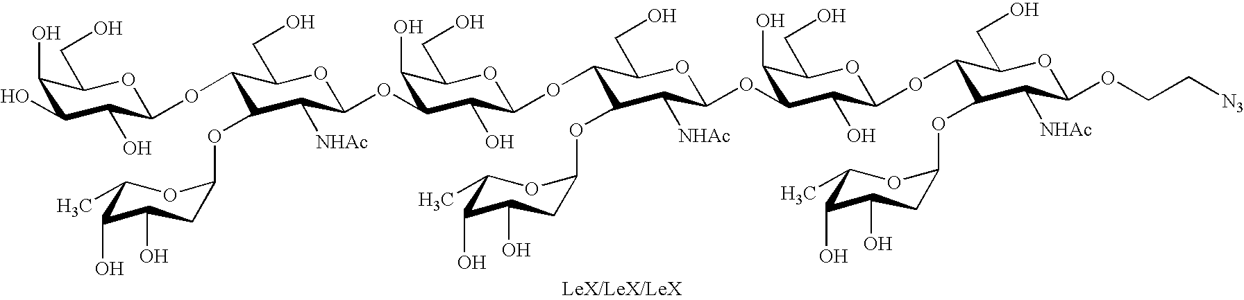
C1(O)C(OC2C([NHAc])C(OC3CC(O)C(O)C(C)O3)C(OC3C(O)C(OC4C([NHAc])C(OC5CC(O)C(O)C(C)O5)C(OC5C(O)C(O)C(O)C(CO)O5)C(CO)O4)C(O)C(CO)O3)C(CO)O2)C(O)C(OC2C(OC3CC(O)C(O)C(C)O3)C([NHAc])C(OCC[N3])OC2CO)OC1CO
